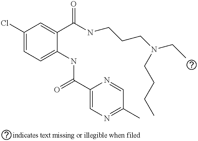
C1(Cl)=CC=C(NC(C2=CN=C(C)C=N2)=O)C(C(NCCCN(CC)CCCC)=O)=C1
